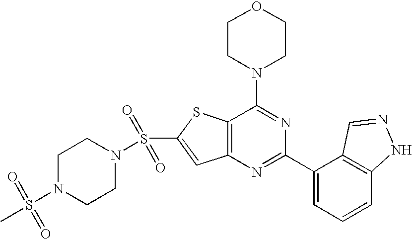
C1CN(C2=NC(C3=CC=CC4=C3C=NN4)=NC3=C2SC(S(=O)(=O)N2CCN(S(C)(=O)=O)CC2)=C3)CCO1
